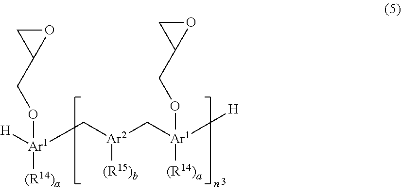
[H][Ar1](OCC1OC1)([(R14)a])C[Ar2]([(R15)b])C[Ar1](OCC1OC1)([(R14)a])[H]
